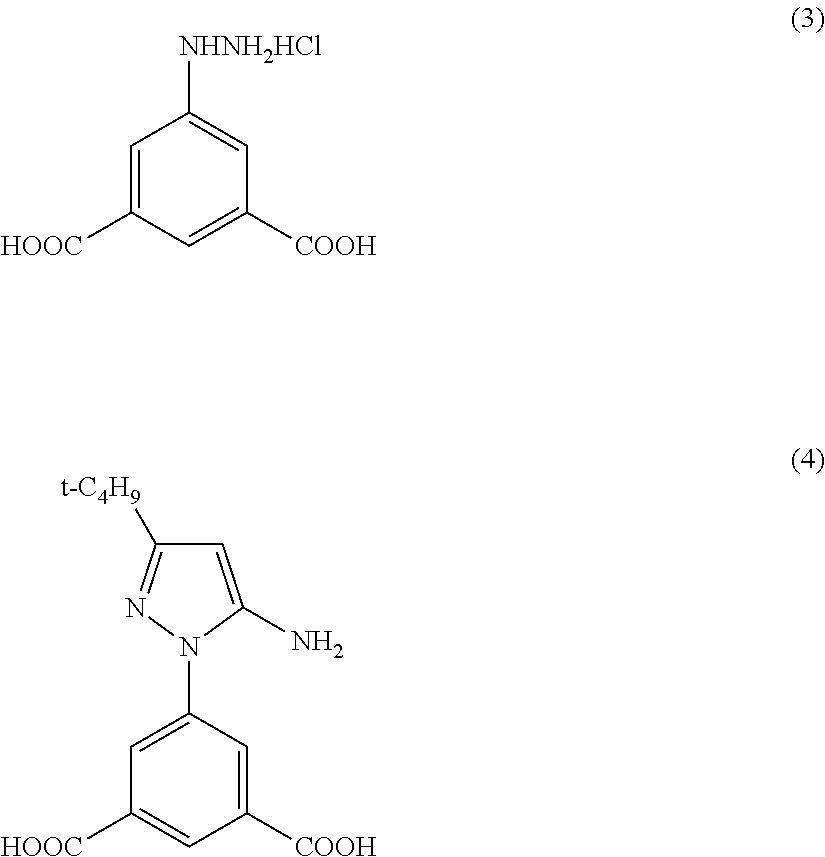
C1=C([HOOC])C=C([COOH])C=C1[NHNH2HCl].C1=C(N2C(N)=CC([t-C4H9])=N2)C=C([COOH])C=C1[HOOC]
